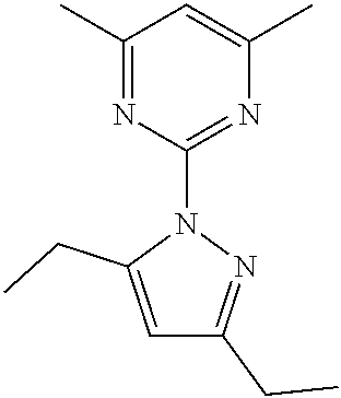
C1(C)=NC(N2C(CC)=CC(CC)=N2)=NC(C)=C1
